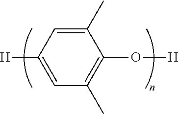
C1(C)=CC([H])=CC(C)=C1O[H]
